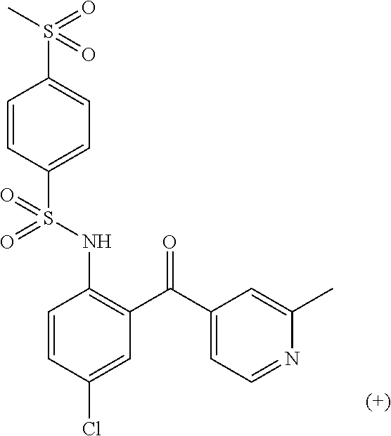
C1=CC(S(NC2=C(C(C3=CC=NC(C)=C3)=O)C=C(Cl)C=C2)(=O)=O)=CC=C1S(=O)(C)=O
